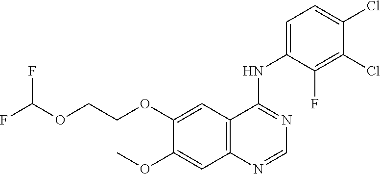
C12=C(C=C(OCCOC(F)F)C(OC)=C1)C(NC1=CC=C(Cl)C(Cl)=C1F)=NC=N2
